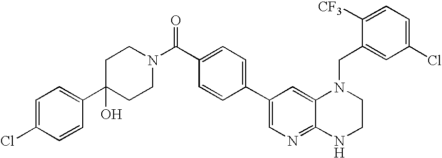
C1(C2=CC=C(C(=O)N3CCC(C4=CC=C(Cl)C=C4)(O)CC3)C=C2)=CN=C2C(=C1)N(CC1=CC(Cl)=CC=C1[CF3])CCN2
